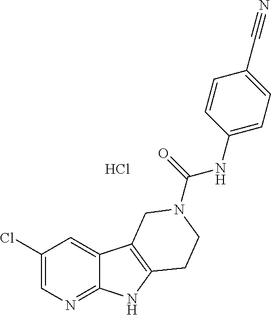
Cl.C1(Cl)=CN=C2C(=C1)C1=C(N2)CCN(C(=O)NC2=CC=C(C#N)C=C2)C1
